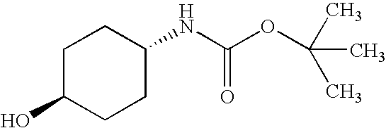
C1C(O)CCC(NC(=O)OC(C)(C)C)C1
